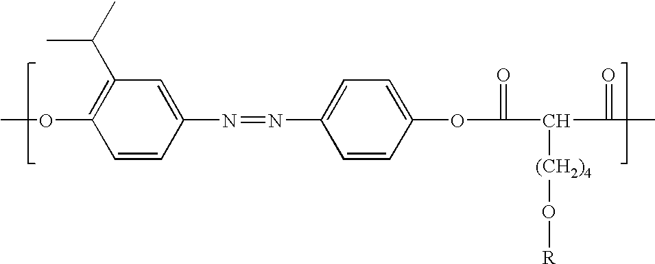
O(C1=C(C(C)C)C=C(N=NC2=CC=C(OC(C(C(C)=O)[(CH2)4]O[R])=O)C=C2)C=C1)C
